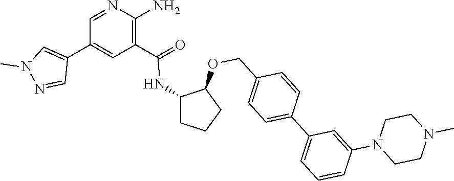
C1=NC(N)=C(C(NC2CCCC2OCC2=CC=C(C3=CC=CC(N4CCN(C)CC4)=C3)C=C2)=O)C=C1C1=CN(C)N=C1
